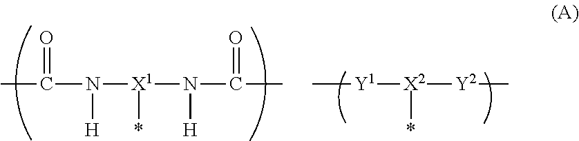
CC(N([H])[X1](N(C(=O)C)[H])*)=O.[Y1]([X2]([Y2]C)*)C
